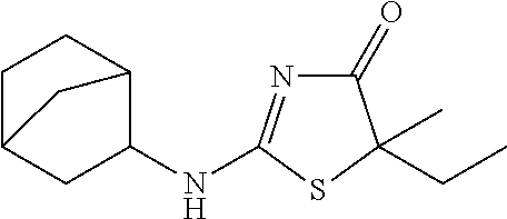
C1(=O)N=C(NC2CC3CCC2C3)SC1(CC)C
